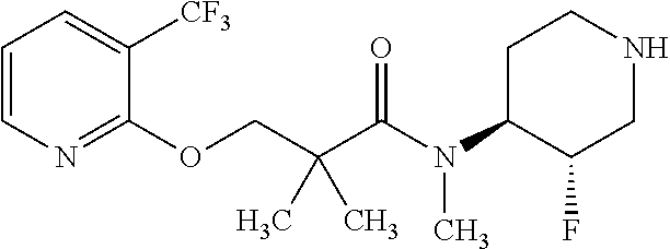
C1=CN=C(OCC(C(N(C2C(F)CNCC2)C)=O)(C)C)C([CF3])=C1
